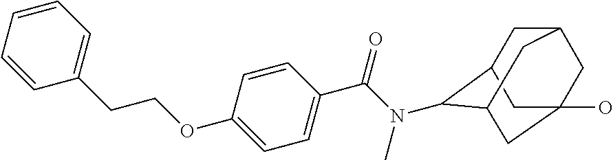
C1C2C(N(C(C3=CC=C(OCCC4=CC=CC=C4)C=C3)=O)C)C3CC(O)(CC1C3)C2
